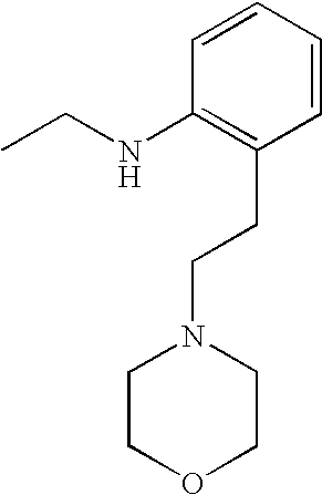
C1=CC=CC(CCN2CCOCC2)=C1NCC
